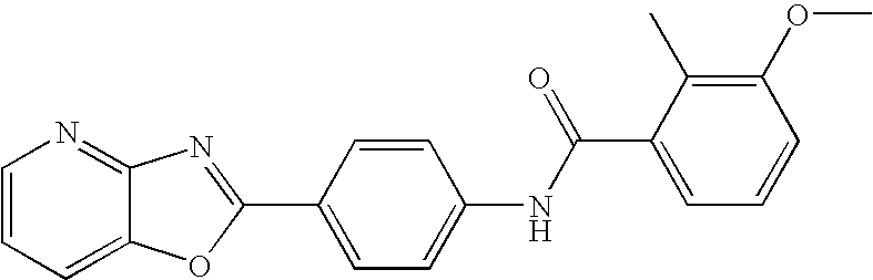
C1=CC=C2C(=N1)N=C(C1=CC=C(NC(C3=CC=CC(OC)=C3C)=O)C=C1)O2
